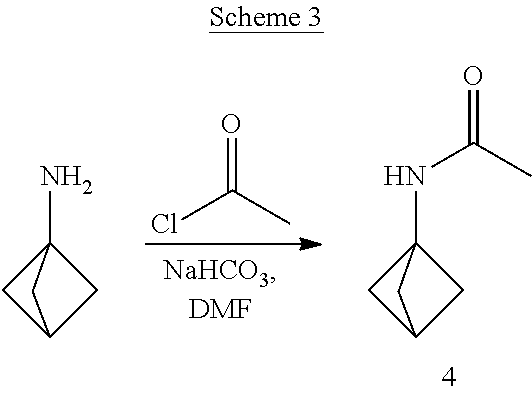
ClC(C)=O.N(C12CC(C1)C2)C(=O)C.NC12CC(C1)C2
